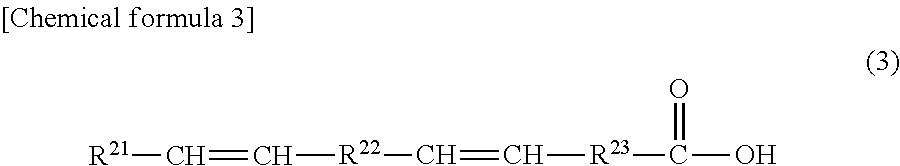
C(=C[R23]C(O)=O)[R22]C=C[R21]
